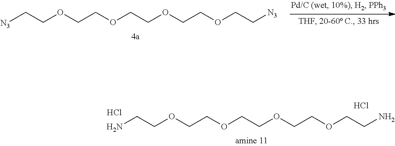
[N3]CCOCCOCCOCCOCC[N3].NCCOCCOCCOCCOCCN.Cl.Cl
